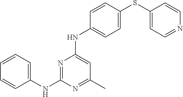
C1=CC(NC2=NC(NC3=CC=C(SC4=CC=NC=C4)C=C3)=CC(C)=N2)=CC=C1
